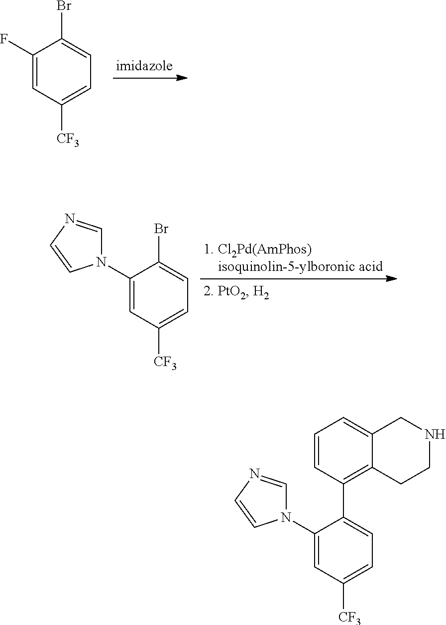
C1(F)=CC([CF3])=CC=C1Br.C1(N2C=NC=C2)=CC([CF3])=CC=C1Br.C1(N2C=NC=C2)=CC([CF3])=CC=C1C1=C2C(=CC=C1)CNCC2
